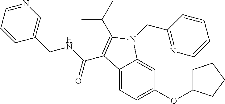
C12=CC=C(OC3CCCC3)C=C1N(CC1=NC=CC=C1)C(C(C)C)=C2C(NCC1=CN=CC=C1)=O
